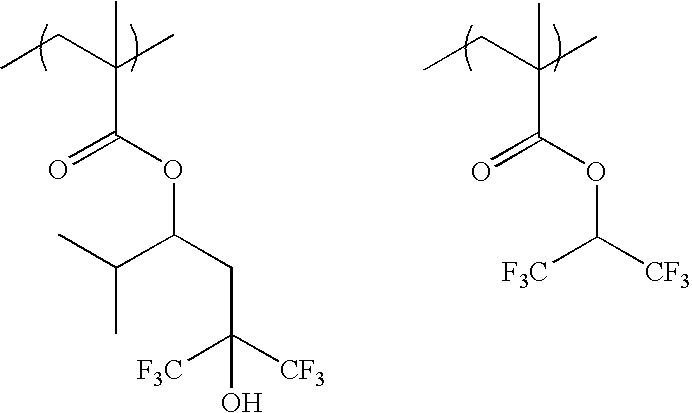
CCC(C)(C(OC([CF3])[F3C])=O)C.CCC(C)(C(OC(CC([CF3])([F3C])O)C(C)C)=O)C
